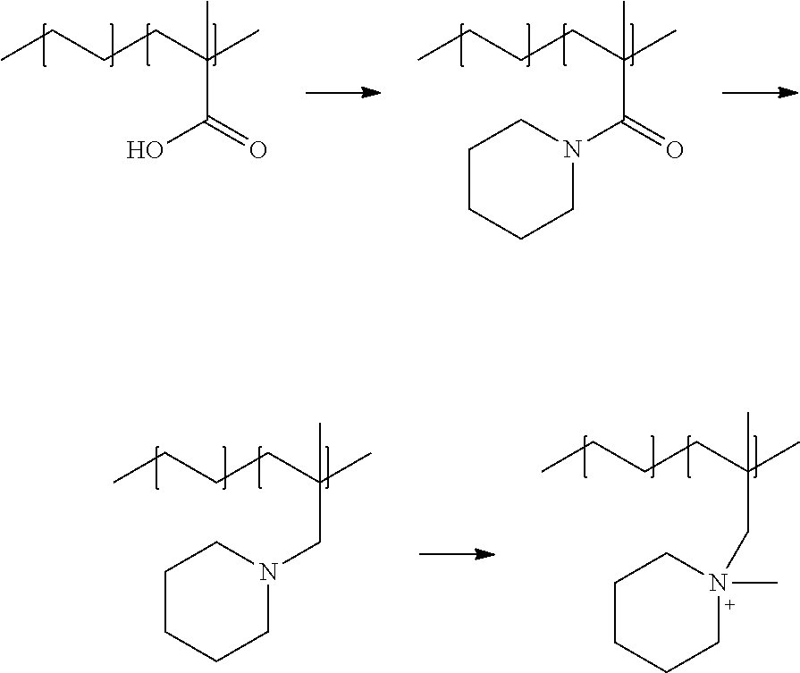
CCCCC(C)(C(=O)O)C.CCCCC(C)(C(=O)N1CCCCC1)C.CCCCC(C)(CN1CCCCC1)C.CCCCC(C)(CN1(C)CCCCC1)C
